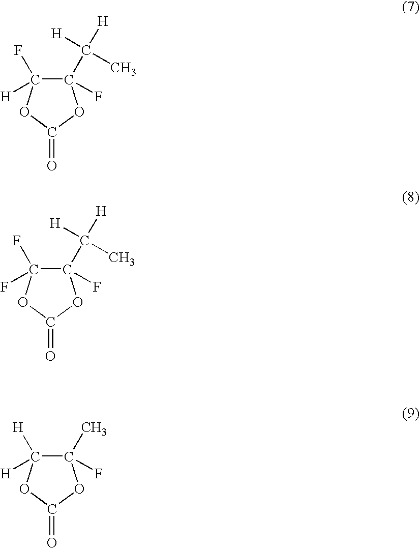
C1(C([H])(C)[H])(F)C(F)([H])OC(=O)O1.C1(C([H])(C)[H])(F)C(F)(F)OC(=O)O1.C1(C)(F)C([H])([H])OC(=O)O1
